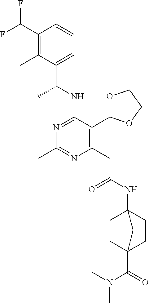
N1=C(NC(C)C2=CC=CC(C(F)F)=C2C)C(C2OCCO2)=C(CC(=O)NC23CCC(C(N(C)C)=O)(CC2)C3)N=C1C
